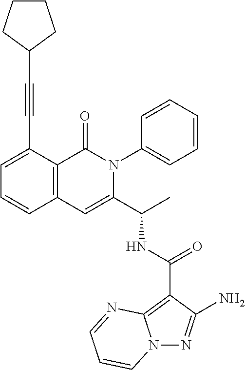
N12N=C(N)C(C(NC(C3=CC4=C(C(=O)N3C3=CC=CC=C3)C(C#CC3CCCC3)=CC=C4)C)=O)=C1N=CC=C2
